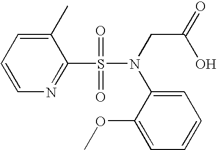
C1=CC=C(C)C(S(=O)(N(C2=CC=CC=C2OC)CC(O)=O)=O)=N1
